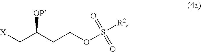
C(C(CCOS([R2])(=O)=O)[OP])[X]
